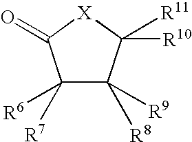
C1([R7])([R6])C([R8])([R9])C([R11])([R10])[X]C1=O
